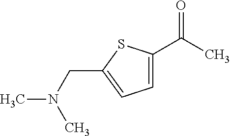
C1=C(C(C)=O)SC(CN(C)C)=C1
